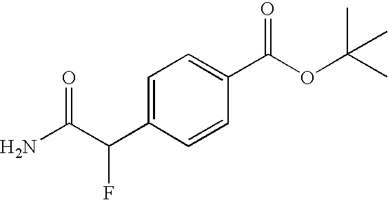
C1=C(C(C(N)=O)F)C=CC(C(OC(C)(C)C)=O)=C1
